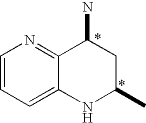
C1=CC=C2C(=N1)C(N)CC(C)N2
